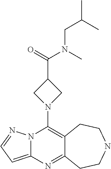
N12C(=CC=N1)N=C1C(=C2N2CC(C(N(C)CC(C)C)=O)C2)CCNCC1
